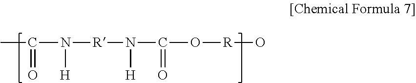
CC(N([R]N(C(O[R]O)=O)[H])[H])=O
